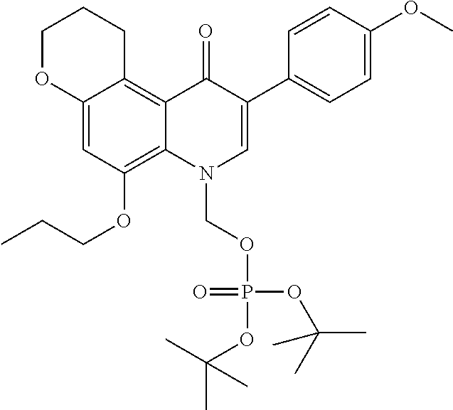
C12=CC(OCCC)=C3C(=C1CCCO2)C(=O)C(C1=CC=C(OC)C=C1)=CN3COP(OC(C)(C)C)(=O)OC(C)(C)C
